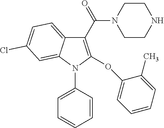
C1(C(=O)N2CCNCC2)=C(OC2=CC=CC=C2C)N(C2=CC=CC=C2)C2=CC(Cl)=CC=C12
